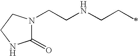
C1(=O)N(CCNCCC)CCN1
